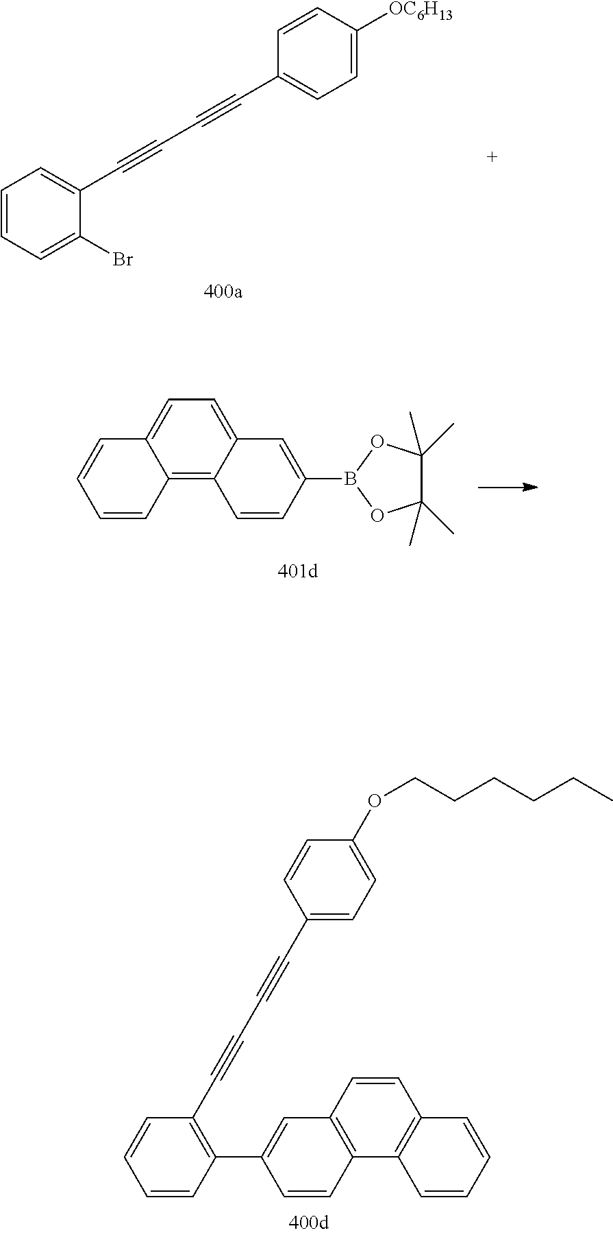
C1=CC=C(Br)C(C#CC#CC2=CC=C([OC6H13])C=C2)=C1.C1=CC2=C3C(=CC=C2C=C1)C=C(B1OC(C)(C)C(C)(C)O1)C=C3.C1=CC(C2=CC3=C(C=C2)C2=C(C=C3)C=CC=C2)=C(C#CC#CC2=CC=C(OCCCCCC)C=C2)C=C1
